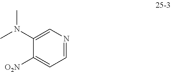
CN(C1=CN=CC=C1[O2N])C
